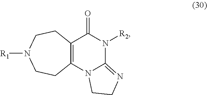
C12=C(C(=O)N([R2])C3=NCCN13)CCN([R1])CC2
